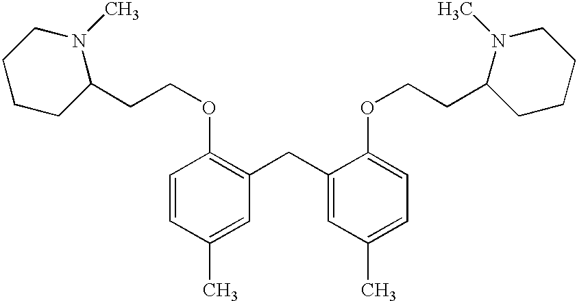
C1=CC(C)=CC(CC2=CC(C)=CC=C2OCCC2CCCCN2C)=C1OCCC1N(C)CCCC1
